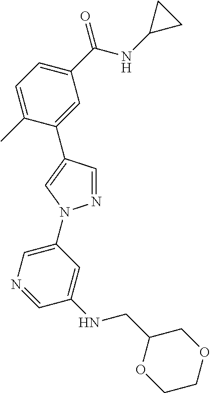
C1(C(NC2CC2)=O)=CC=C(C)C(C2=CN(C3=CN=CC(NCC4OCCOC4)=C3)N=C2)=C1
